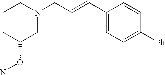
C1CC(ON)CN(CC=CC2=CC=C([Ph])C=C2)C1
